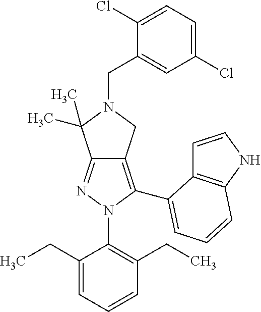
C12=NN(C3=C(CC)C=CC=C3CC)C(C3=CC=CC4=C3C=CN4)=C1CN(CC1=CC(Cl)=CC=C1Cl)C2(C)C
